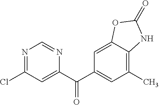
C1=C2C(=C(C)C=C1C(C1=CC(Cl)=NC=N1)=O)NC(=O)O2
